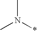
N(*)(C)C
